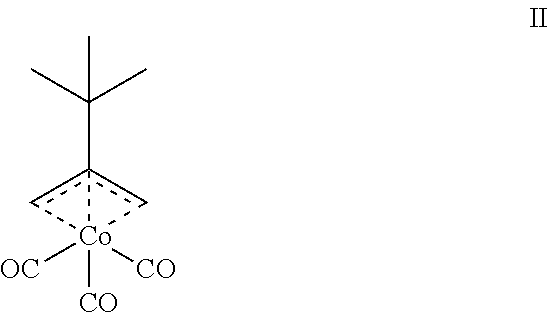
C(c12c[Co]1([CO])([OC])([CO])c2)(C)(C)C
